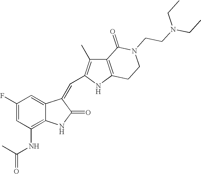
C1(F)=CC(NC(C)=O)=C2C(=C1)C(=CC1=C(C)C3=C(N1)CCN(CCN(CC)CC)C3=O)C(=O)N2
